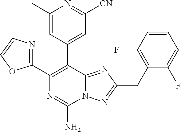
N12C(=NC(CC3=C(F)C=CC=C3F)=N1)C(C1=CC([CN])=NC(C)=C1)=C(C1=NC=CO1)N=C2N
